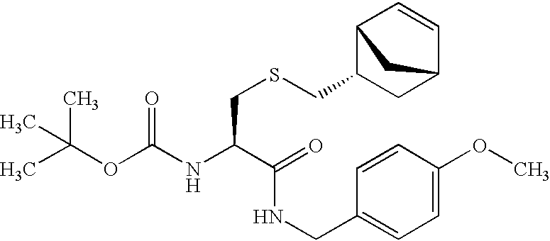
CC(OC(NC(C(NCC1=CC=C(OC)C=C1)=O)CSCC1CC2C=CC1C2)=O)(C)C
